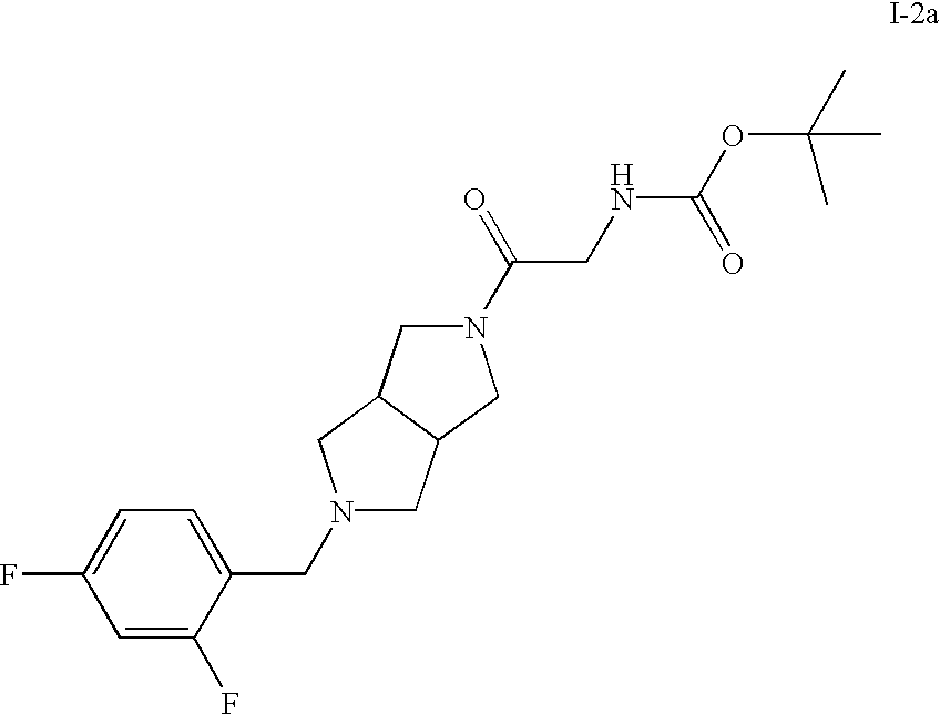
C1C2C(CN1CC1=CC=C(F)C=C1F)CN(C(CNC(OC(C)(C)C)=O)=O)C2
